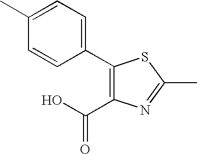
C1(C2=CC=C(C)C=C2)=C(C(O)=O)N=C(C)S1
